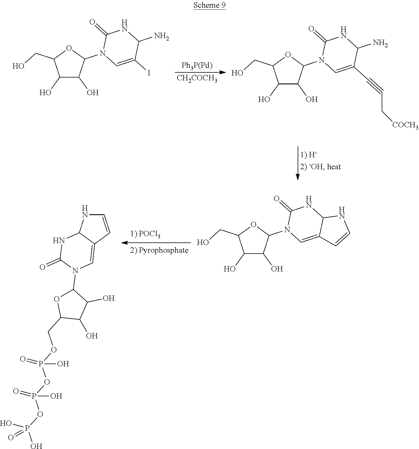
C1(O)C(O)C(N2C=C3C(NC2=O)NC=C3)OC1CO.C1(N2C(=O)NC3C(=C2)C=CN3)OC(COP(OP(OP(O)(O)=O)(O)=O)(O)=O)C(O)C1O.[Ph3P(Pd)].[CH2COCH3].C1(O)C(O)C(N2C=C(I)C(N)NC2=O)OC1CO.C1(O)C(O)C(N2C=C(C#CC[COCH3])C(N)NC2=O)OC1CO
